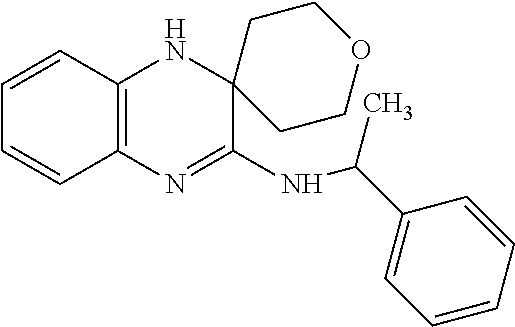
C12=C(N=C(NC(C3=CC=CC=C3)C)C3(N1)CCOCC3)C=CC=C2
